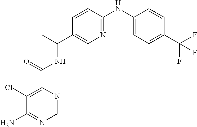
C1(Cl)=C(C(=O)NC(C2=CN=C(NC3=CC=C(C(F)(F)F)C=C3)C=C2)C)N=CN=C1N
